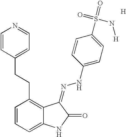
C1=CC=C2C(=C1CCC1=CC=NC=C1)C(=NNC1=CC=C(S(=O)(=O)N[H])C=C1)C(=O)N2.[H]
